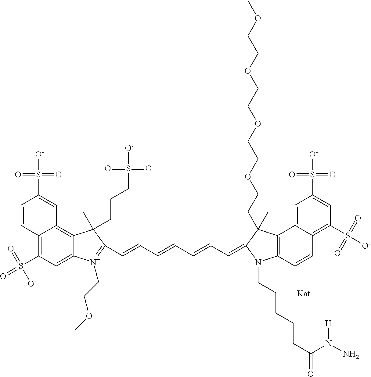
C12=C(S(=O)(=O)[O-])C=C3C(=C1C=C(S([O-])(=O)=O)C=C2)C(C)(CCCS([O-])(=O)=O)C(C=CC=CC=CC=C1N(CCCCCC(=O)N(N)[H])C2=C(C4=CC(S([O-])(=O)=O)=CC(S([O-])(=O)=O)=C4C=C2)C1(C)CCOCCOCCOCCOC)=[N+]3CCOC
